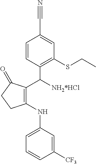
C1=CC(C(C2=C(NC3=CC=CC([CF3])=C3)CCC2=O)[NH2*HCl])=C(SCC)C=C1C#N
